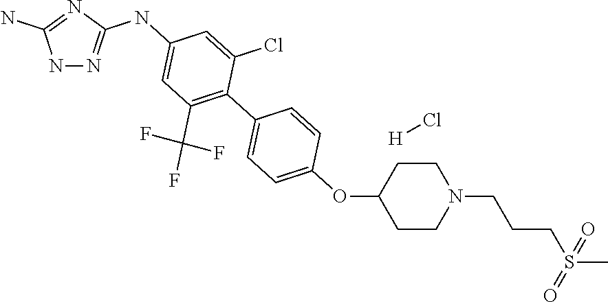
N1N=C(NC2=CC(C(F)(F)F)=C(C3=CC=C(OC4CCN(CCCS(C)(=O)=O)CC4)C=C3)C(Cl)=C2)N=C1N.[H]Cl
